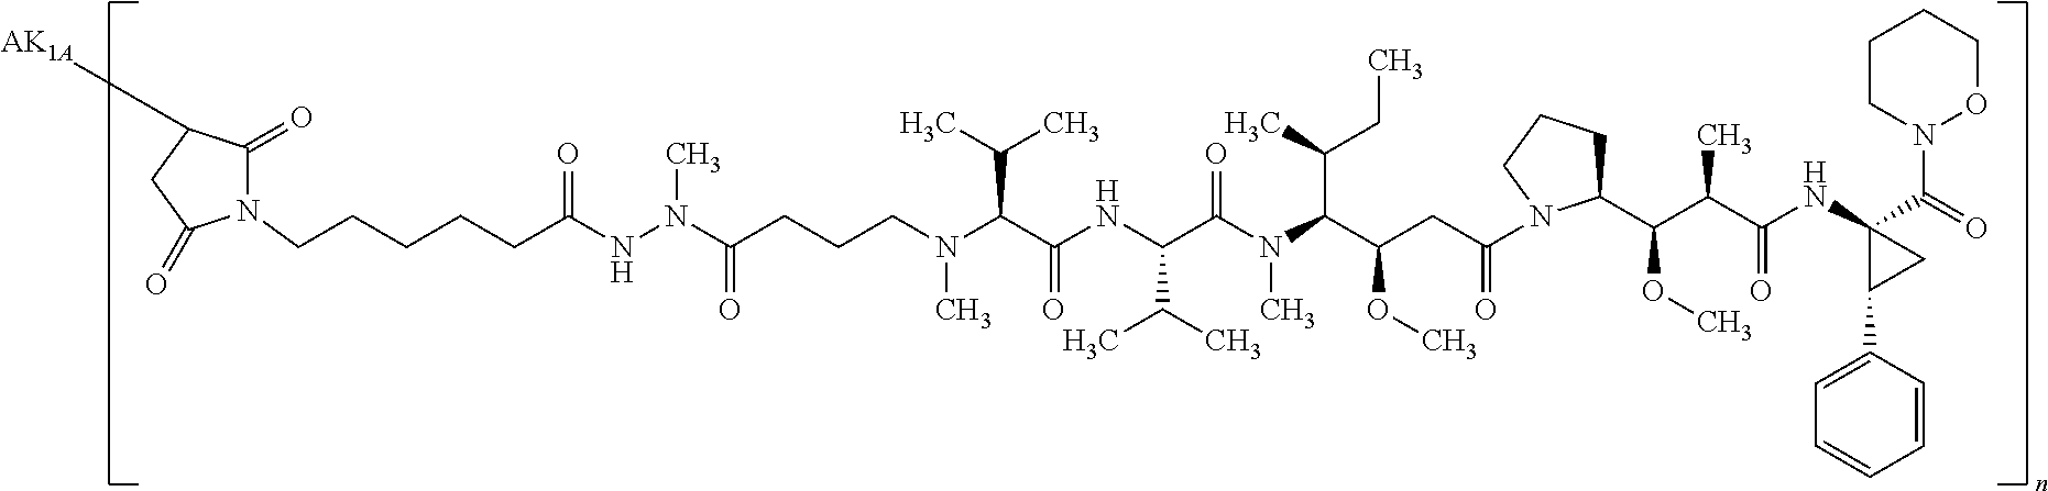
N1(CCCCCC(NN(C(CCCN(C(C(NC(C(N(C(C(CC(=O)N2C(C(C(C(NC3(C(=O)N4OCCCC4)CC3C3=CC=CC=C3)=O)C)OC)CCC2)OC)C(C)CC)C)=O)C(C)C)=O)C(C)C)C)=O)C)=O)C(=O)C([AK1A])CC1=O
